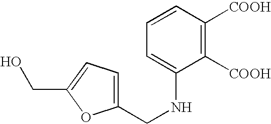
C1(CNC2=CC=CC([COOH])=C2[COOH])=CC=C(CO)O1
